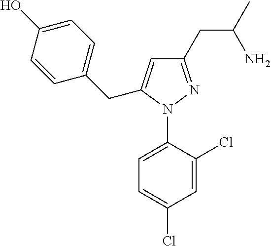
C1=C(N2N=C(CC(C)N)C=C2CC2=CC=C(O)C=C2)C(Cl)=CC(Cl)=C1
